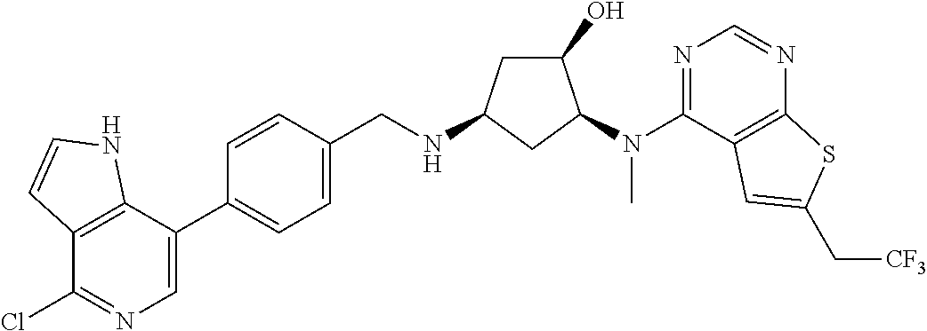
C1=CC(C2=CN=C(Cl)C3=C2NC=C3)=CC=C1CNC1CC(O)C(N(C2=NC=NC3=C2C=C(C[CF3])S3)C)C1
